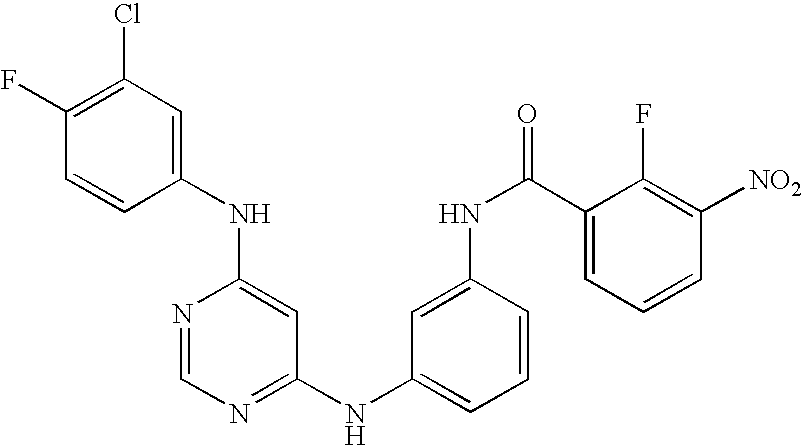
C1(NC2=CC(Cl)=C(F)C=C2)=CC(NC2=CC=CC(NC(C3=CC=CC([NO2])=C3F)=O)=C2)=NC=N1
